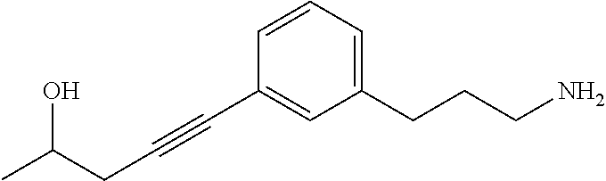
C(#CC1=CC(CCCN)=CC=C1)CC(C)O
